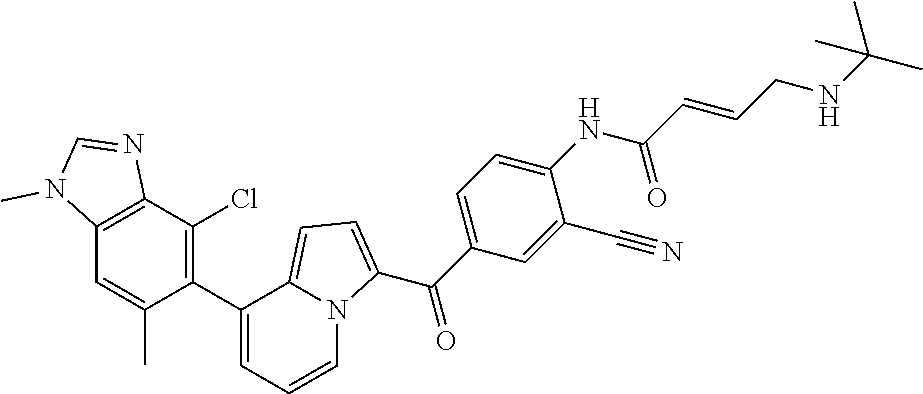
C1(C2=C(Cl)C3=C(C=C2C)N(C)C=N3)=CC=CN2C1=CC=C2C(C1=CC=C(NC(C=CCNC(C)(C)C)=O)C(C#N)=C1)=O
